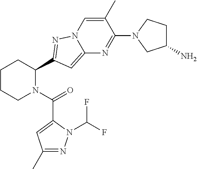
C1CCN(C(=O)C2=CC(C)=NN2C(F)F)C(C2=NN3C(=C2)N=C(N2CC(N)CC2)C(C)=C3)C1
